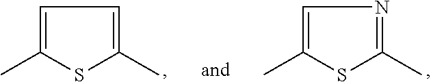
CC1=CC=C(C)S1.CC1=CN=C(C)S1
